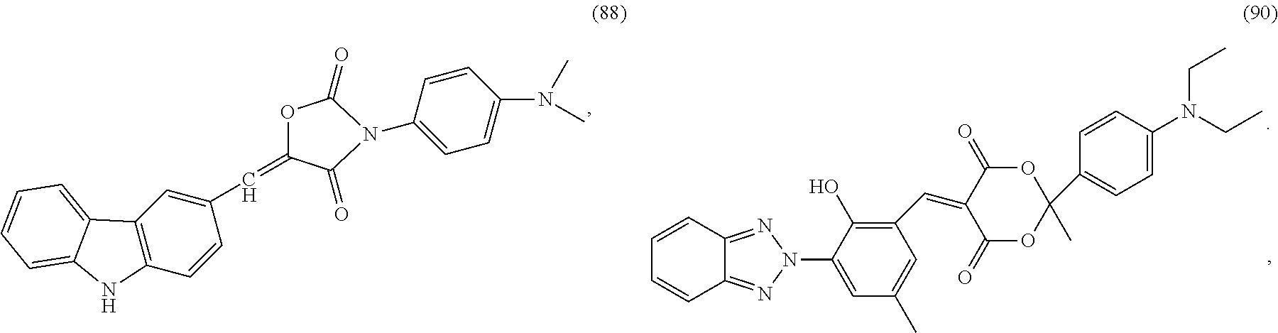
C12=NN(C3=CC(C)=CC(C=C4C(=O)OC(C)(C5=CC=C(N(CC)CC)C=C5)OC4=O)=C3O)N=C1C=CC=C2.C12=C(C=CC(C=C3OC(=O)N(C4=CC=C(N(C)C)C=C4)C3=O)=C1)NC1=CC=CC=C21
